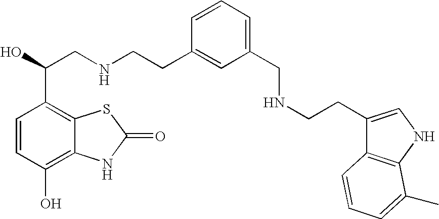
C1=CC(O)=C2C(=C1C(O)CNCCC1=CC(CNCCC3=CNC4=C3C=CC=C4C)=CC=C1)SC(=O)N2
